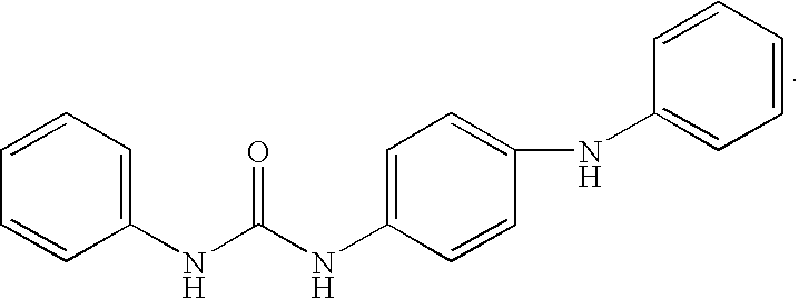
C1(NC(NC2=CC=C(NC3=CC=CC=C3)C=C2)=O)=CC=CC=C1
